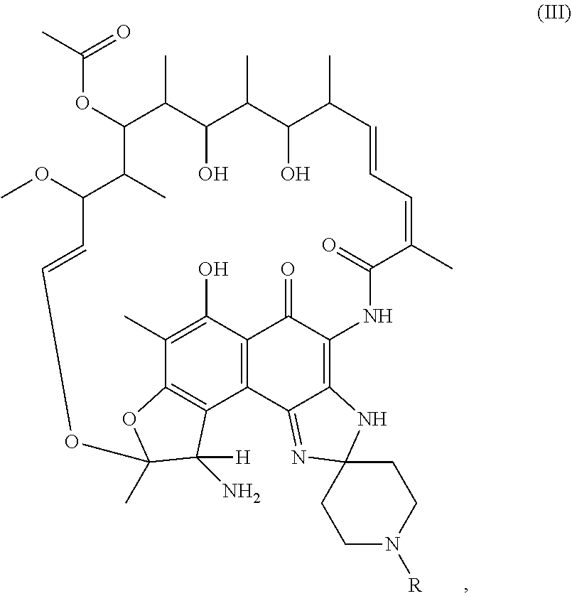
C1(OC(C)=O)C(C)C(O)C(C)C(O)C(C)C=CC=C(C)C(=O)NC2=C3C(=NC4(N3)CCN([R])CC4)C3=C(C2=O)C(O)=C(C)C2=C3C(N)([H])C(C)(O2)OC=CC(OC)C1C
